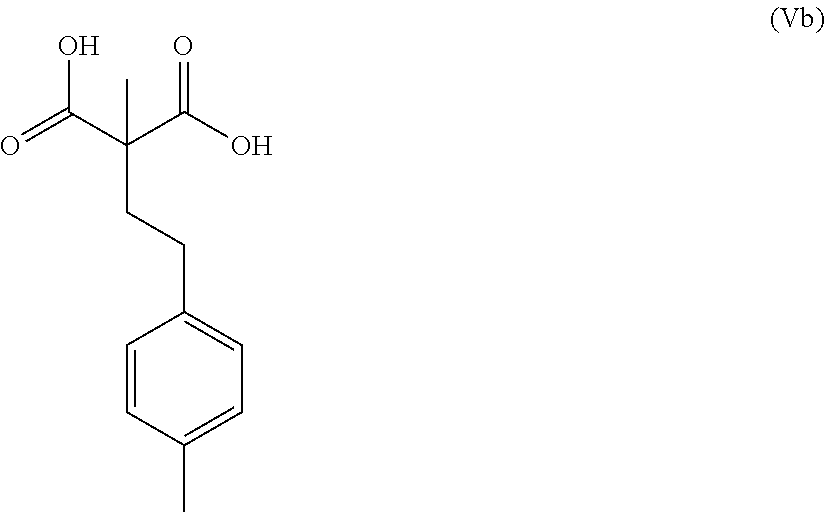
C1=CC(C)=CC=C1CCC(C(=O)O)(C(O)=O)C
